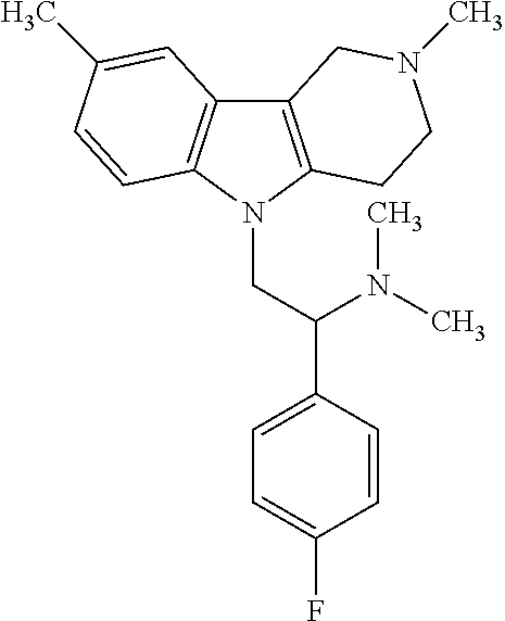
C12=C(N(CC(C3=CC=C(F)C=C3)N(C)C)C3=C1C=C(C)C=C3)CCN(C)C2
